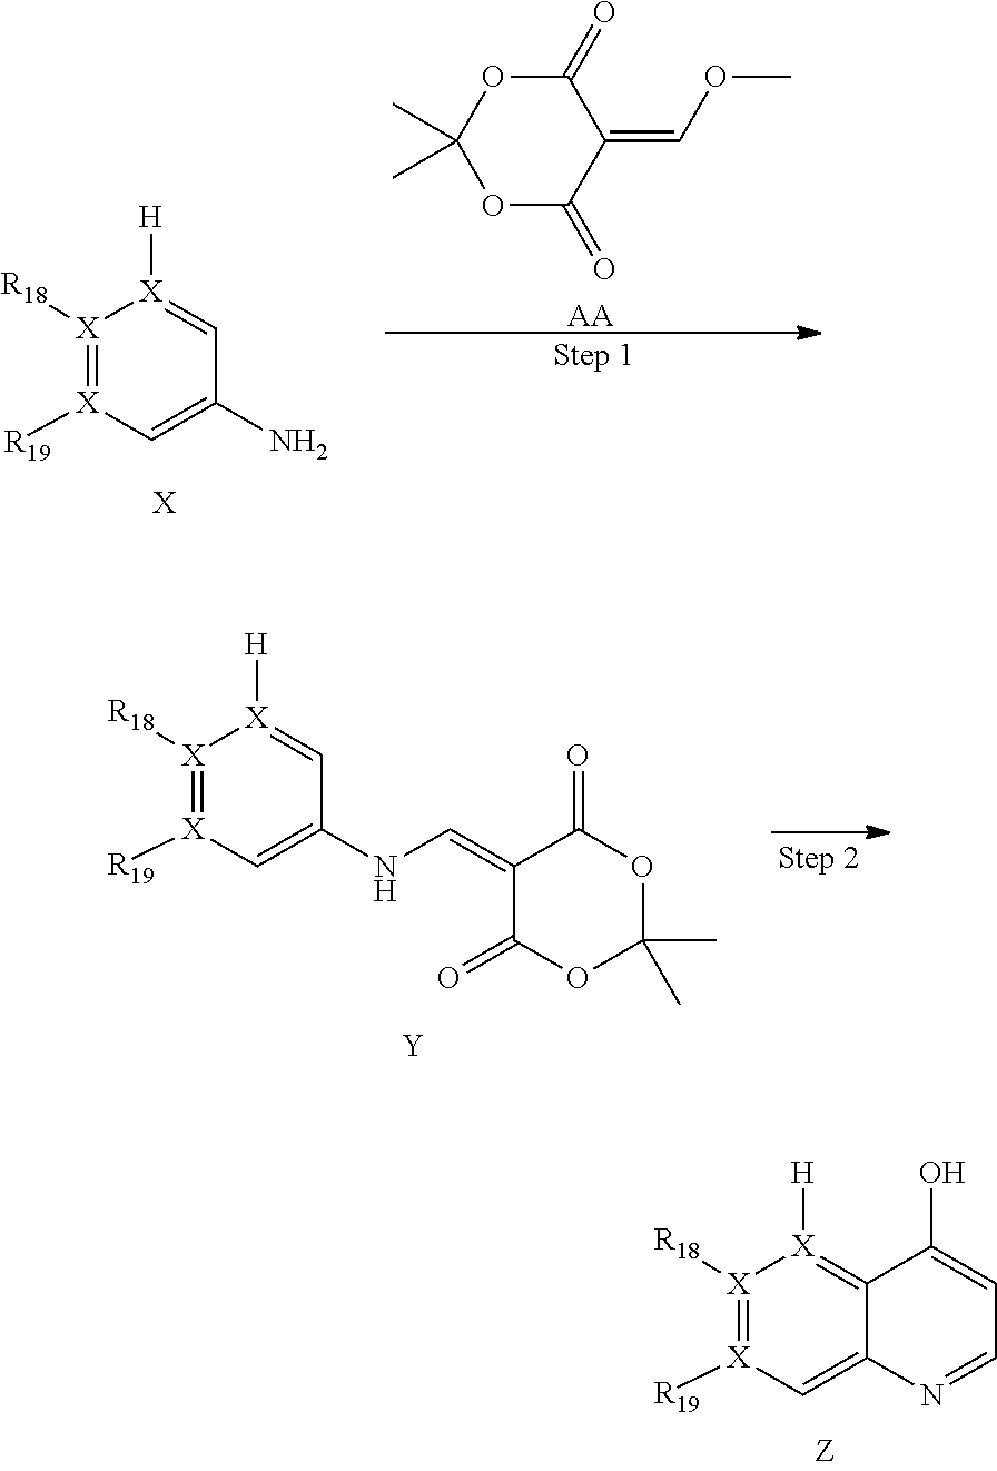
CC1(C)OC(=O)C(=COC)C(=O)O1.[AA].[X]1([R19])=[X]([R18])[X]([H])=CC(N)=C1.[X].[X]1([R18])=[X]([R19])C=C(NC=C2C(=O)OC(C)(C)OC2=O)C=[X]1[H].[Y].[X]1([R18])=[X]([R19])C=C2C(=[X]1[H])C(O)=CC=N2
